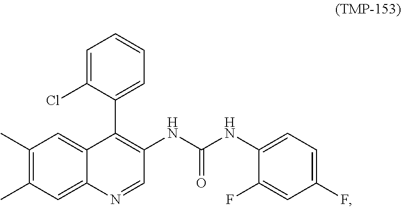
C1(C)=C(C)C=C2C(=C1)C(C1=CC=CC=C1Cl)=C(NC(NC1=CC=C(F)C=C1F)=O)C=N2
